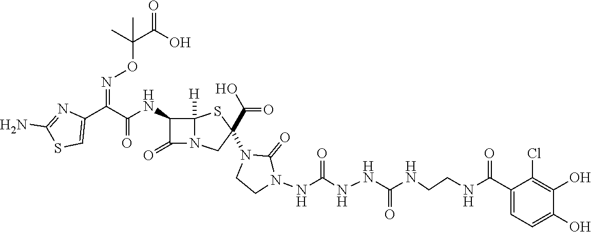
C(=O)(NC1C(=O)N2C1([H])SC(N1CCN(NC(NNC(NCCNC(C3=CC=C(O)C(O)=C3Cl)=O)=O)=O)C1=O)(C(O)=O)C2)C(C1=CSC(N)=N1)=NOC(C(O)=O)(C)C
